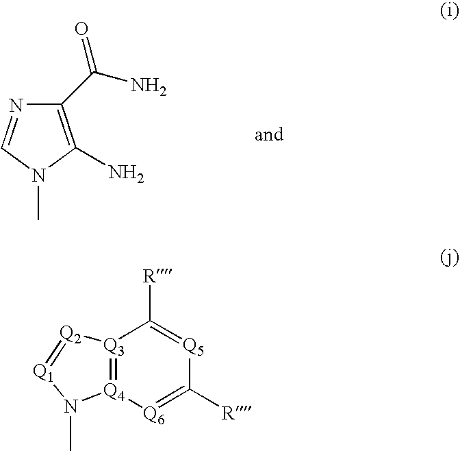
N1=CN(C)C(N)=C1C(N)=O.[Q3]12=[Q4]([Q6]=C([R])[Q5]=C1[R])N(C)[Q1]=[Q2]2
